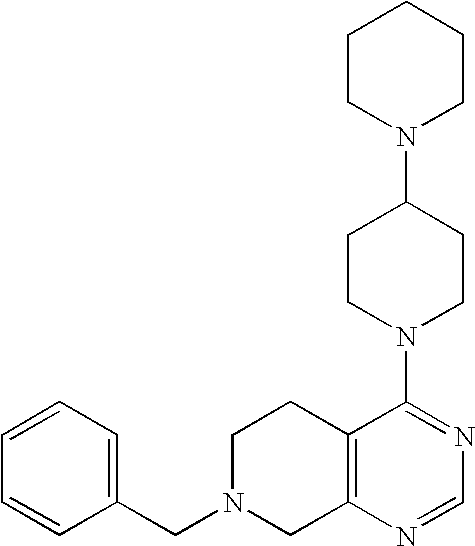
C1=CC=C(CN2CC3=C(CC2)C(N2CCC(N4CCCCC4)CC2)=NC=N3)C=C1
